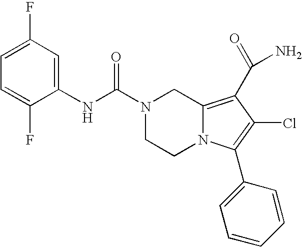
N(C(N1CCN2C(=C(C(N)=O)C(Cl)=C2C2=CC=CC=C2)C1)=O)C1=CC(F)=CC=C1F
